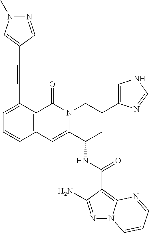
N1=C(N)C(C(NC(C2=CC3=C(C(=O)N2CCC2=CNC=N2)C(C#CC2=CN(C)N=C2)=CC=C3)C)=O)=C2N1C=CC=N2
